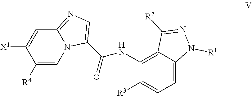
C12=NC=C(C(NC3=C4C(=CC=C3[R3])N([R1])N=C4[R2])=O)N1C=C([R4])C([X1])=C2
